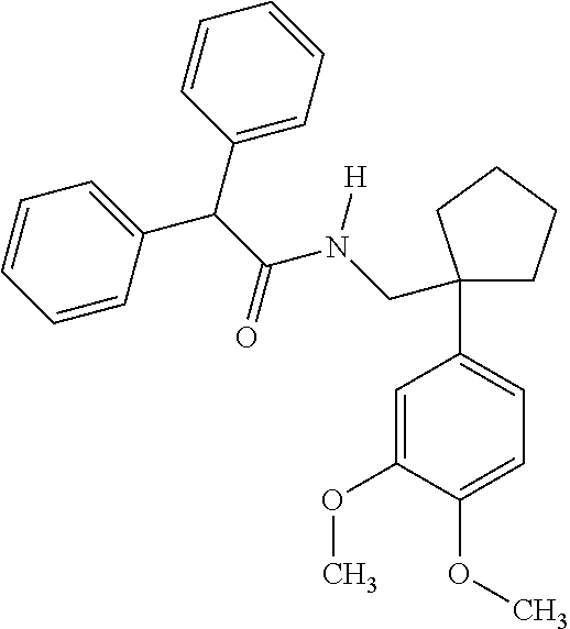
O(C1=CC=C(C2(CN(C(=O)C(C3=CC=CC=C3)C3=CC=CC=C3)[H])CCCC2)C=C1OC)C
